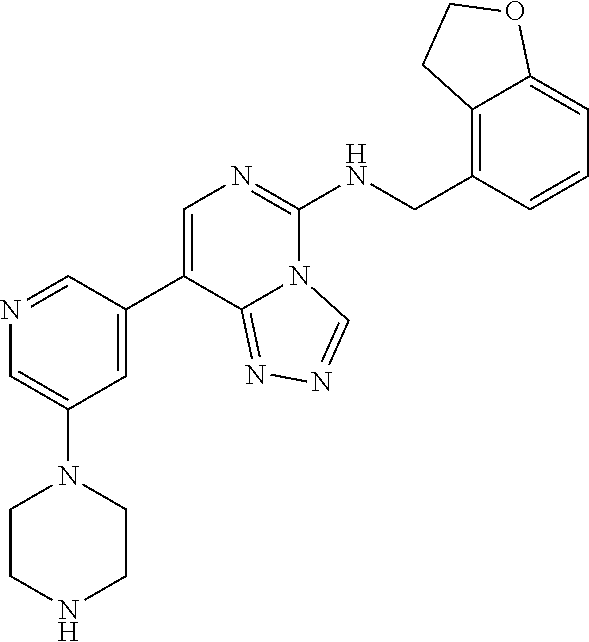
N1=CC(C2=CN=C(NCC3=C4C(=CC=C3)OCC4)N3C2=NN=C3)=CC(N2CCNCC2)=C1
